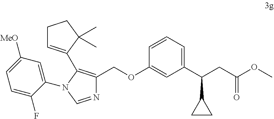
C(CC(OC)=O)(C1CC1)C1=CC=CC(OCC2=C(C3=CCCC3(C)C)N(C3=CC([MeO])=CC=C3F)C=N2)=C1
